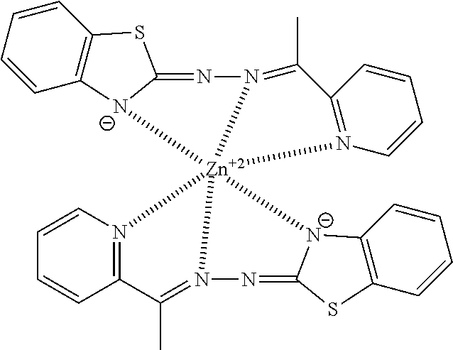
C1=CC=CC2=C1SC1=NN3=C(C)C4=N(C=CC=C4)[Zn]345([N-]21)N1=C(C=CC=C1)C(C)=N4N=C1[N-]5C2=C(C=CC=C2)S1
